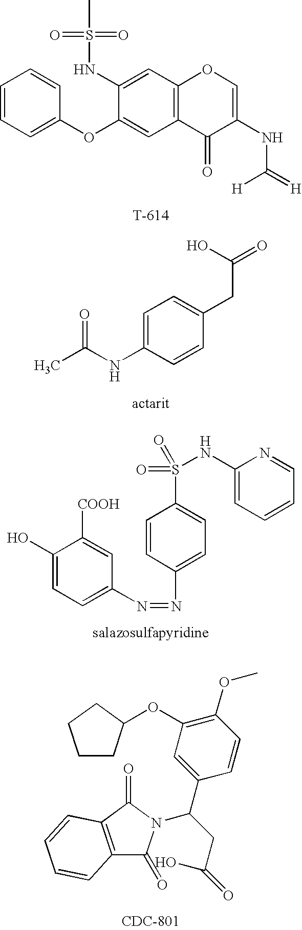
C1=CC=C(OC2=CC3=C(C=C2NS(C)(=O)=O)OC=C(NC(=[H])[H])C3=O)C=C1.C1=C(NC(C)=O)C=CC(CC(O)=O)=C1.C1(O)=CC=C(N=NC2=CC=C(S(=O)(=O)NC3=CC=CC=N3)C=C2)C=C1[COOH].C1(OC2CCCC2)=C(OC)C=CC(C(N2C(=O)C3=C(C2=O)C=CC=C3)CC(=O)O)=C1
